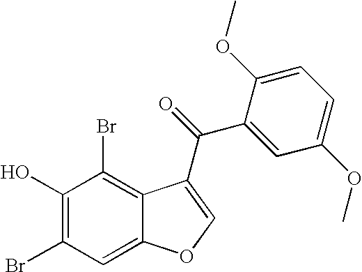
C1=C2C(=C(Br)C(O)=C1Br)C(C(C1=CC(OC)=CC=C1OC)=O)=CO2
